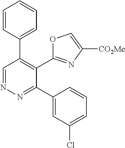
N1=CC(C2=CC=CC=C2)=C(C2=NC([CO2Me])=CO2)C(C2=CC(Cl)=CC=C2)=N1
